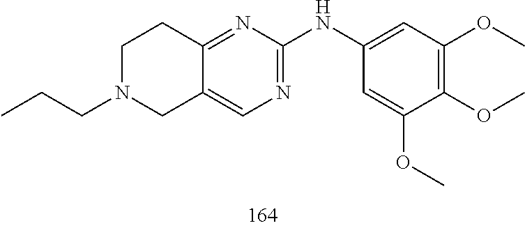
C12=CN=C(NC3=CC(OC)=C(OC)C(OC)=C3)N=C1CCN(CCC)C2
